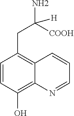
C1=CC(O)=C2C(=C1CC([COOH])(N)[H])C=CC=N2
